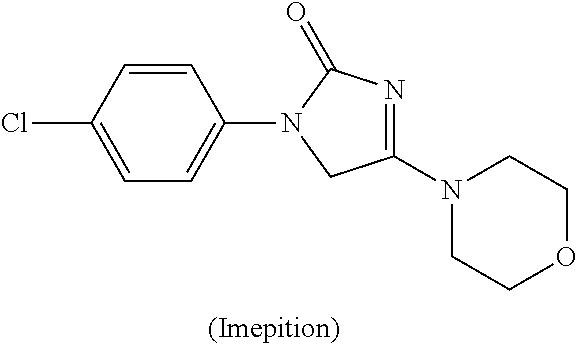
C1=CC(Cl)=CC=C1N1C(=O)N=C(N2CCOCC2)C1
